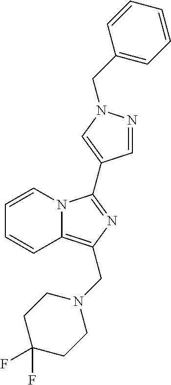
C12=C(CN3CCC(F)(F)CC3)N=C(C3=CN(CC4=CC=CC=C4)N=C3)N1C=CC=C2
